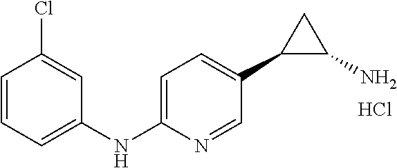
C1=C(NC2=CC=CC(Cl)=C2)N=CC(C2C(N)C2)=C1.Cl
